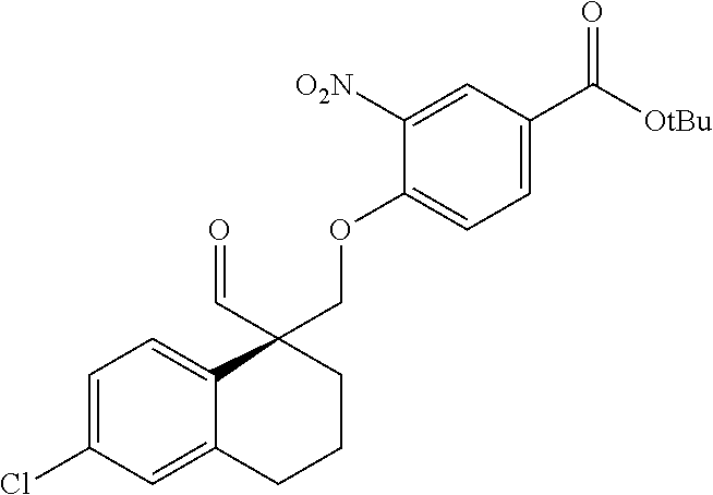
C1([O2N])=CC(C(=O)[OtBu])=CC=C1OCC1(C=O)C2=CC=C(Cl)C=C2CCC1
